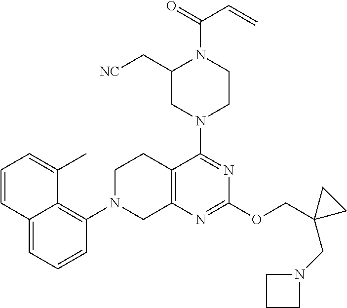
C12=CC=CC(N3CC4=C(CC3)C(N3CCN(C(=O)C=C)C(C[NC])C3)=NC(OCC3(CN5CCC5)CC3)=N4)=C1C(C)=CC=C2
